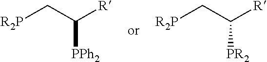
[R2P]CC([R])[PPh2].[R2P]CC([R])[PR2]
